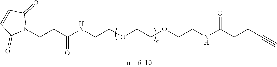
C(CNC(CCN1C(=O)C=CC1=O)=O)OCCOCCNC(CCC#C)=O
